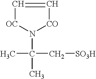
C(C[SO3H])(N1[CO]C=C[OC]1)(C)C
